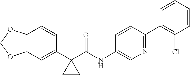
C12=C(C=C(C3(C(=O)NC4=CN=C(C5=C(Cl)C=CC=C5)C=C4)CC3)C=C1)OCO2
